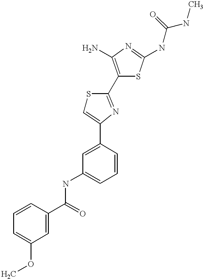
C1(C(=O)NC2=CC=CC(C3=CSC(C4=C(N)N=C(NC(NC)=O)S4)=N3)=C2)=CC(OC)=CC=C1
